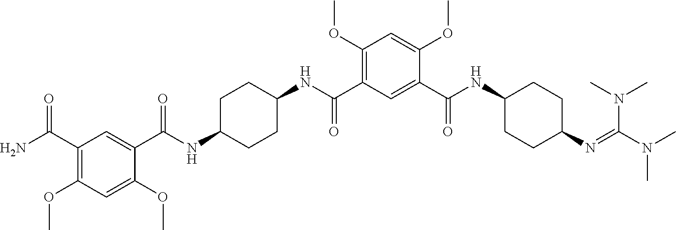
C1(C(NC2CCC(N=C(N(C)C)N(C)C)CC2)=O)=CC(C(NC2CCC(NC(C3=CC(C(N)=O)=C(OC)C=C3OC)=O)CC2)=O)=C(OC)C=C1OC
